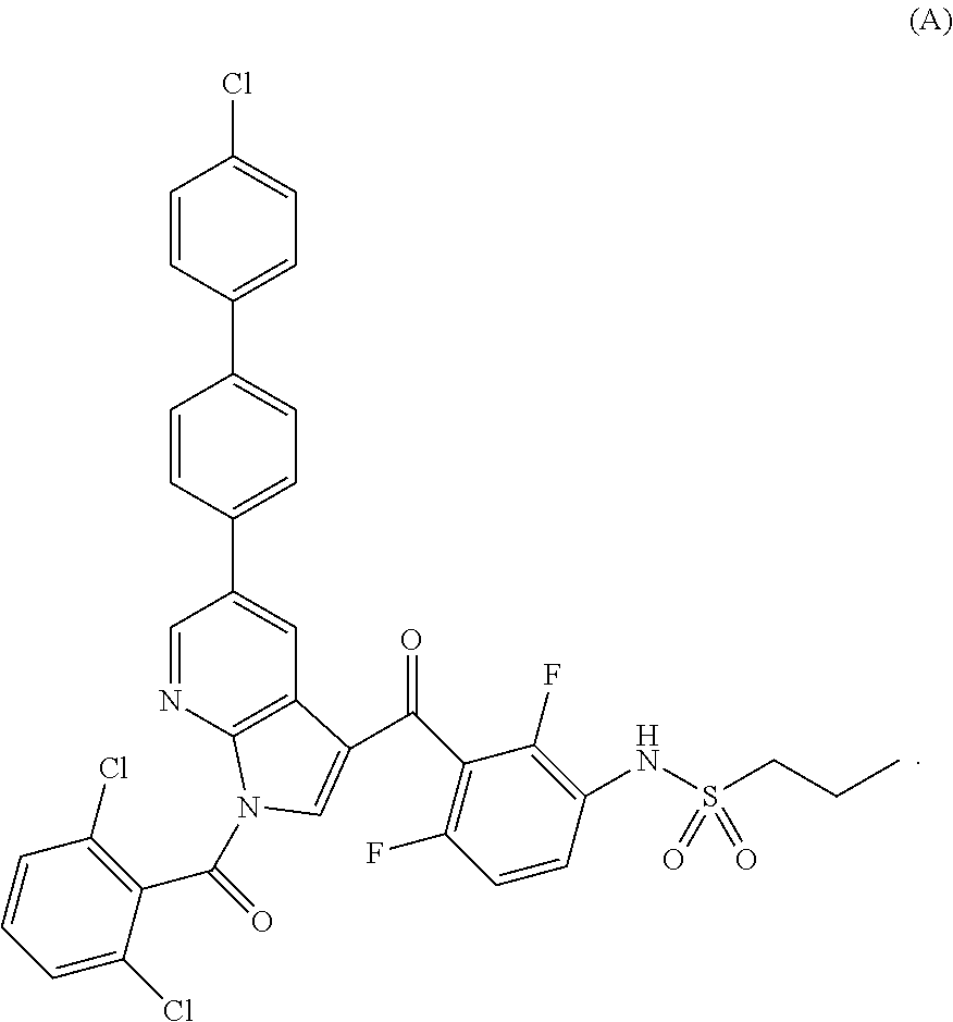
C1=CC(C2=CC=C(C3=CC4=C(N=C3)N(C(C3=C(Cl)C=CC=C3Cl)=O)C=C4C(=O)C3=C(F)C=CC(NS(CCC)(=O)=O)=C3F)C=C2)=CC=C1Cl
